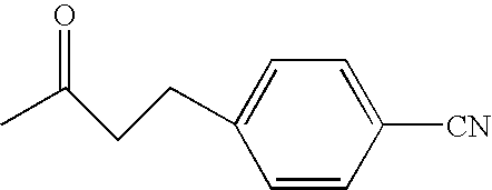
C1([CN])=CC=C(CCC(C)=O)C=C1
